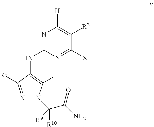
N1=C(NC2=C([H])N(C([R9])(C(N)=O)[R10])N=C2[R1])N=C([X])C([R2])=C1[H]
